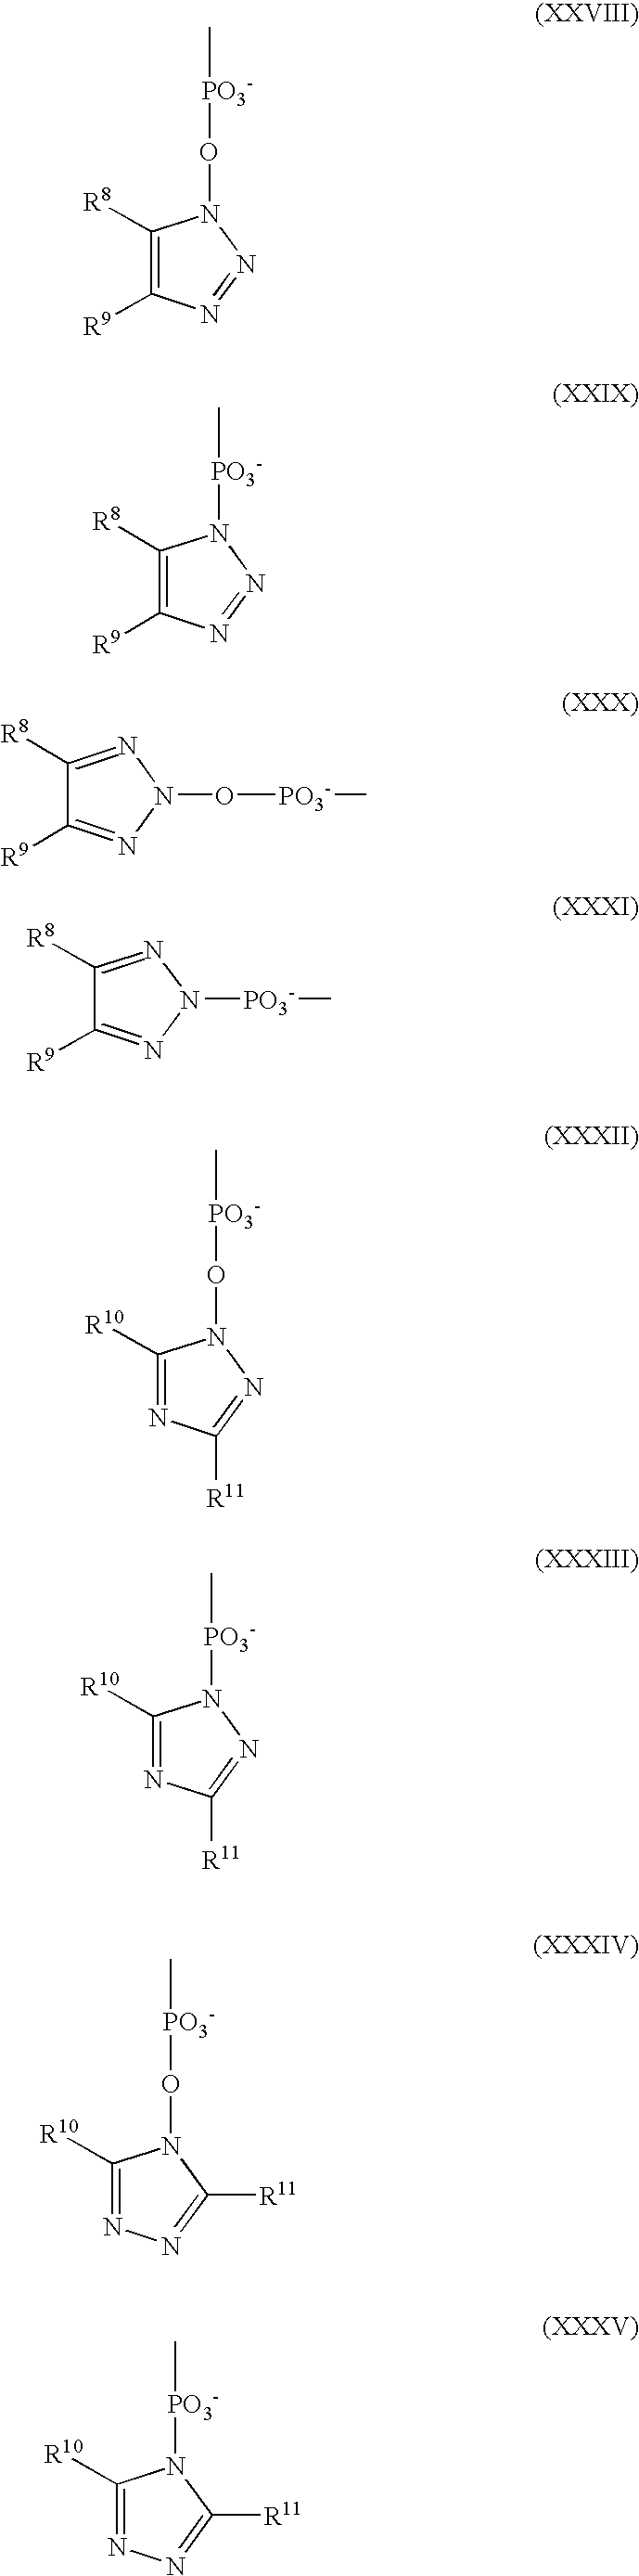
C1([R8])=C([R9])N=NN1O[PO3-]C.C1([R8])=C([R9])N=NN1[PO3-]C.C1([R8])=NN(O[PO3-]C)N=C1[R9].C1([R8])=NN([PO3-]C)N=C1[R9].C1([R10])=NC([R11])=NN1O[PO3-]C.C1([R10])=NC([R11])=NN1[PO3-]C.C1([R10])=NN=C([R11])N1O[PO3-]C.C1([R10])=NN=C([R11])N1[PO3-]C
